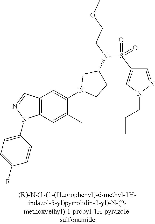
C12=C(C=C(C)C(N3CCC(N(CCOC)S(C4=CN(CCC)N=C4)(=O)=O)C3)=C1)N(C1=CC=C(F)C=C1)N=C2
